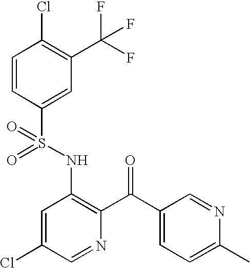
C1=CC(S(NC2=C(C(C3=CC=C(C)N=C3)=O)N=CC(Cl)=C2)(=O)=O)=CC(C(F)(F)F)=C1Cl
